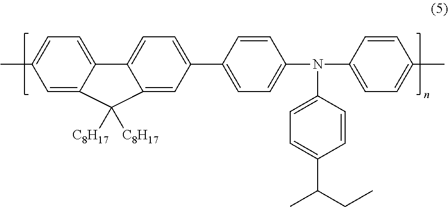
C1=C2C(=CC(C)=C1)C([C8H17])([C8H17])C1=CC(C3=CC=C(N(C4=CC=C(C)C=C4)C4=CC=C(C(C)CC)C=C4)C=C3)=CC=C21
